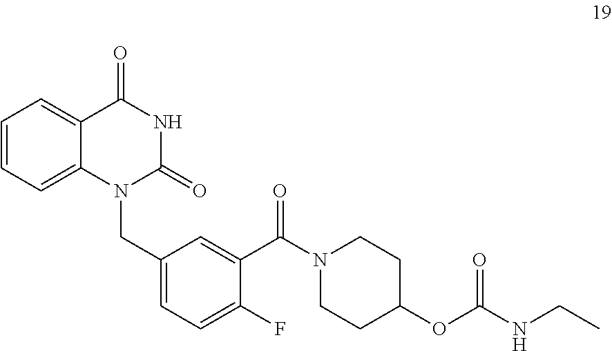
C1=CC=C2C(=C1)C(=O)NC(=O)N2CC1=CC=C(F)C(C(N2CCC(OC(NCC)=O)CC2)=O)=C1
